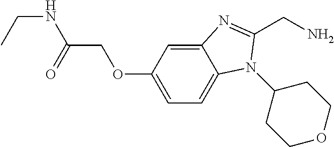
C12=CC(OCC(NCC)=O)=CC=C1N(C1CCOCC1)C(CN)=N2
